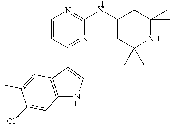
C1=CC(C2=CNC3=C2C=C(F)C(Cl)=C3)=NC(NC2CC(C)(C)NC(C)(C)C2)=N1
